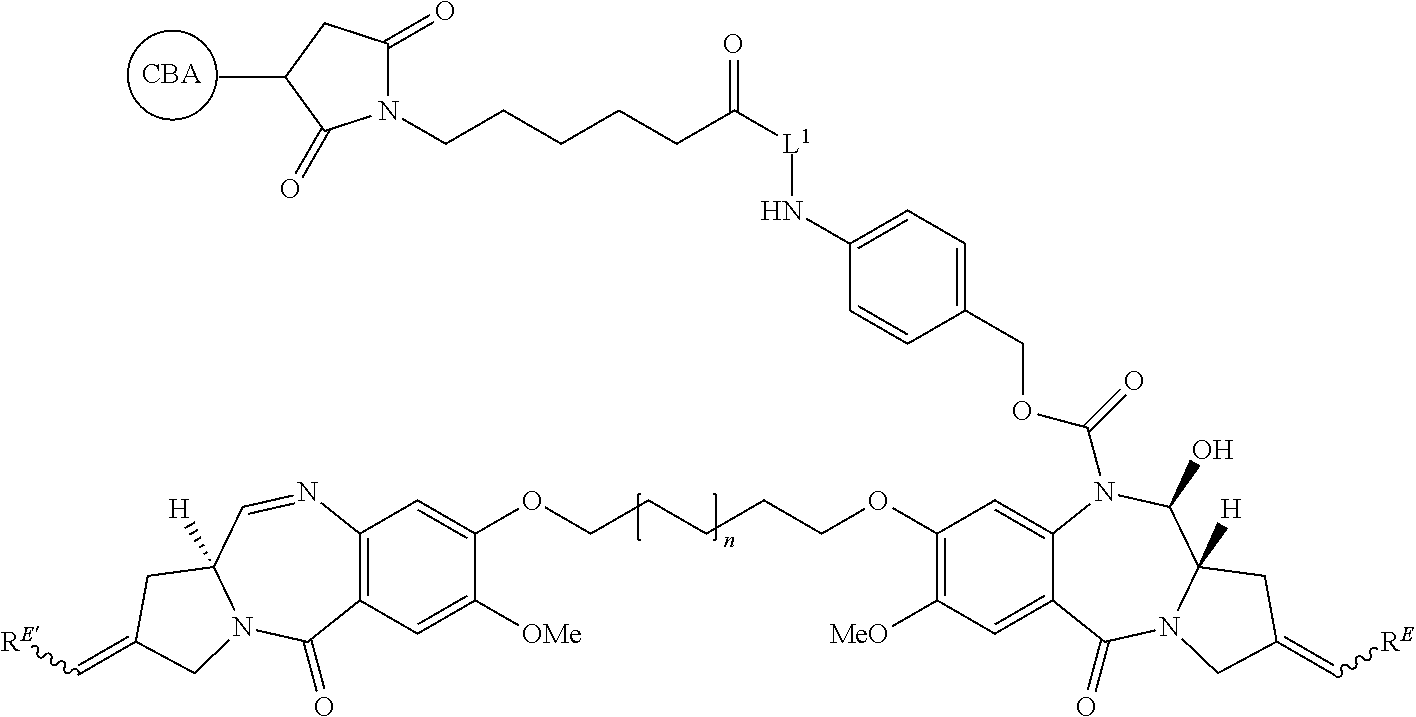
C12=C(C=C([OMe])C(OCCCCCOC3=C([MeO])C=C4C(=C3)N(C(=O)OCC3=CC=C(N[L1]C(=O)CCCCCN5C(=O)CC(C)C5=O)C=C3)C(O)C3([H])N(C4=O)CC(=C[RE])C3)=C1)C(=O)N1C([H])(C=N2)CC(=C[RE])C1
